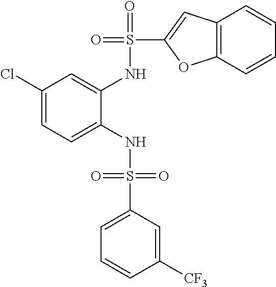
C1(Cl)=CC=C(NS(=O)(=O)C2=CC=CC([CF3])=C2)C(NS(=O)(C2=CC3=C(O2)C=CC=C3)=O)=C1
